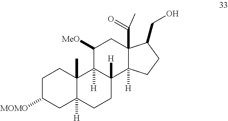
C1C([MOMO])CC2([H])C(C)(C1)C1([H])C([H])(CC2)C2([H])C(C(=O)C)(CC1[MeO])C(CO)CC2
